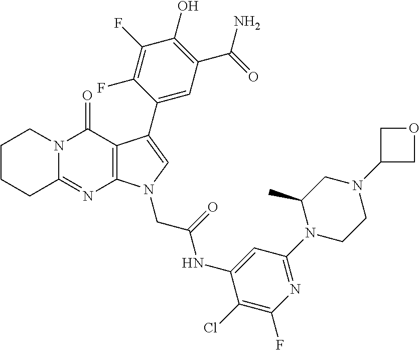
C12=NC3=C(C(=O)N1CCCC2)C(C1=CC(C(N)=O)=C(O)C(F)=C1F)=CN3CC(NC1=CC(N2CCN(C3COC3)CC2C)=NC(F)=C1Cl)=O
